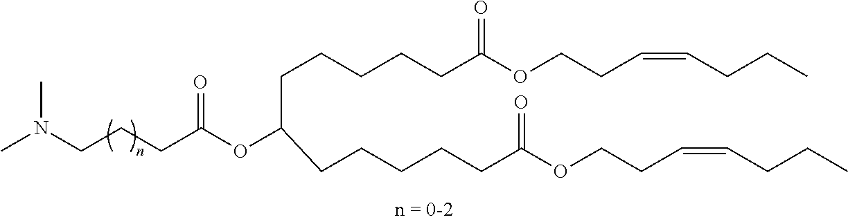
CN(CCCC(OC(CCCCCC(OCCC=CCCC)=O)CCCCCC(=O)OCCC=CCCC)=O)C
